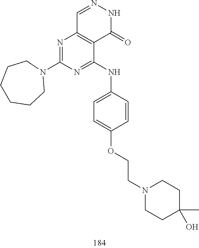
C1=NNC(=O)C2=C1N=C(N1CCCCCC1)N=C2NC1=CC=C(OCCN2CCC(C)(O)CC2)C=C1
